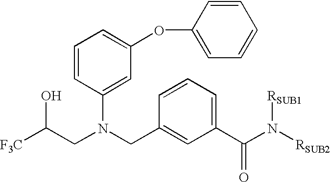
C1=CC(N(CC2=CC(C(N([RSUB2])[RSUB1])=O)=CC=C2)CC([F3C])O)=CC(OC2=CC=CC=C2)=C1
